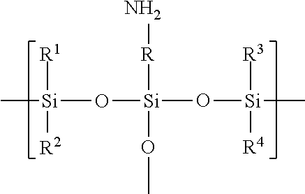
[Si](O[Si]([R3])([R4])C)(O[Si]([R1])([R2])C)(OC)[R]N
